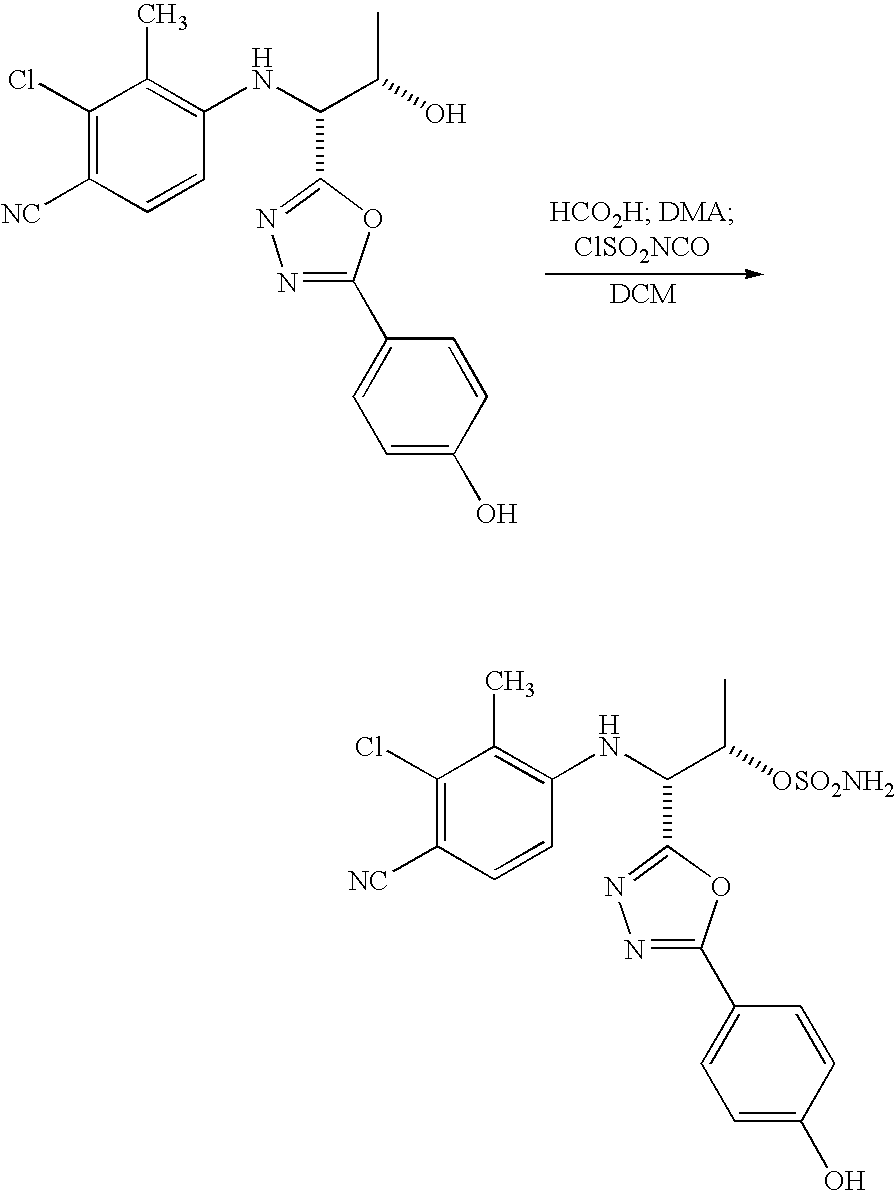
C1(Cl)=C([NC])C=CC(NC(C(O)C)C2=NN=C(C3=CC=C(O)C=C3)O2)=C1C.C1(Cl)=C([NC])C=CC(NC(C([OSO2NH2])C)C2=NN=C(C3=CC=C(O)C=C3)O2)=C1C
